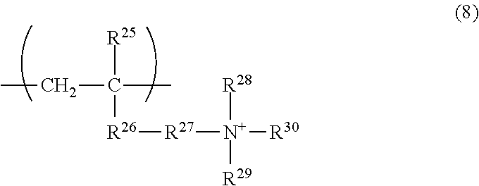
CCC(C)([R25])[R26][R27][N+]([R30])([R28])[R29]
